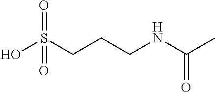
OS(CCCNC(C)=O)(=O)=O
